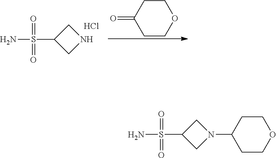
S(C1CN(C2CCOCC2)C1)(=O)(=O)N.S(C1CNC1)(=O)(=O)N.Cl.C1COCCC1=O
